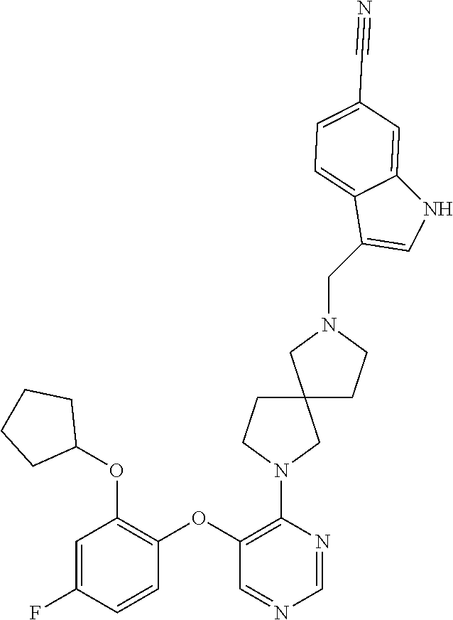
C1=C(F)C=CC(OC2=C(N3CC4(CC3)CCN(CC3=CNC5=CC(C#N)=CC=C35)C4)N=CN=C2)=C1OC1CCCC1
